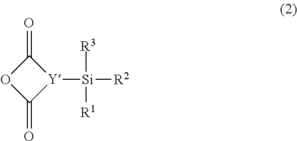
C1(=O)OC(=O)[Y]1[Si]([R2])([R3])[R1]
